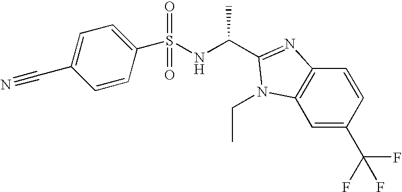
C1=C(C(F)(F)F)C=CC2=C1N(CC)C(C(NS(C1=CC=C(C#N)C=C1)(=O)=O)C)=N2
